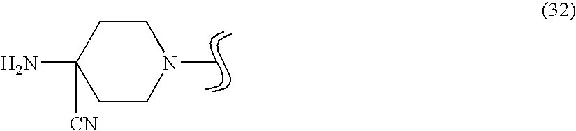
C1CN(C)CCC1(N)[CN]
